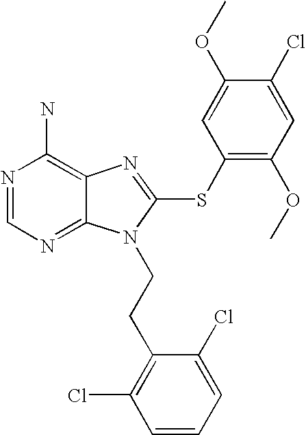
N1=CN=C2C(=C1N)N=C(SC1=C(OC)C=C(Cl)C(OC)=C1)N2CCC1=C(Cl)C=CC=C1Cl
